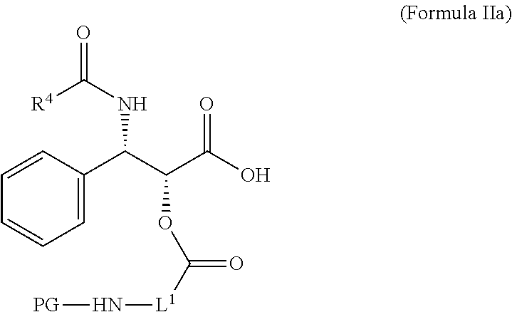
O=C([R4])NC(C(C(O)=O)OC([L1]N[PG])=O)C1=CC=CC=C1
